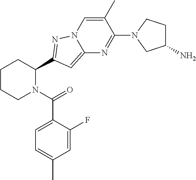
C1CCN(C(=O)C2=CC=C(C)C=C2F)C(C2=NN3C=C(C)C(N4CC(N)CC4)=NC3=C2)C1
